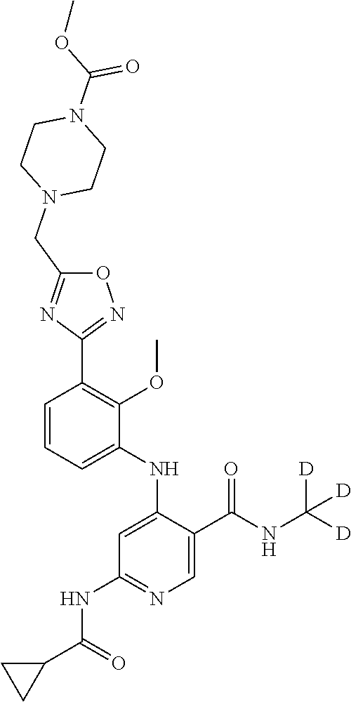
C1=CC=C(NC2=CC(NC(C3CC3)=O)=NC=C2C(NC([D])([D])[D])=O)C(OC)=C1C1=NOC(CN2CCN(C(OC)=O)CC2)=N1
